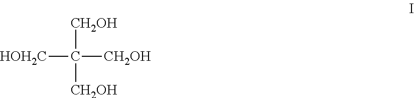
[HOH2C]C([CH2OH])([CH2OH])[CH2OH]
